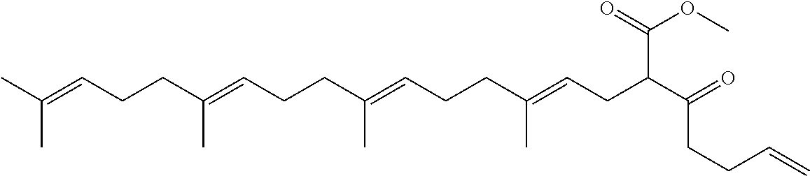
C(C=C(CCC=C(CCC=C(CCC=C(C)C)C)C)C)C(C(=O)CCC=C)C(OC)=O
